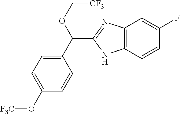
C1(C(OC[CF3])C2=NC3=C(N2)C=CC(F)=C3)=CC=C(O[F3C])C=C1
